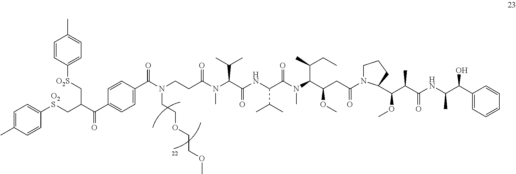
C1=C(C)C=CC([O2S]CC(C(C2=CC=C(C(N(CCOCCOC)CCC(N(C)C(C(NC(C(N(C)C(C(CC(N3CCCC3C(C(C(NC(C(C3=CC=CC=C3)O)C)=O)C)OC)=O)OC)C(C)CC)=O)C(C)C)=O)C(C)C)=O)=O)C=C2)=O)C[O2S]C2=CC=C(C)C=C2)=C1
